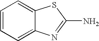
C1=CC=C2C(=C1)SC(N)=N2
